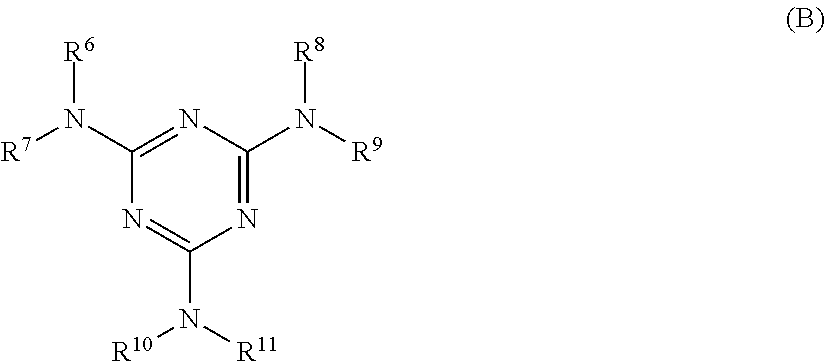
N1=C(N([R9])[R8])N=C(N([R7])[R6])N=C1N([R11])[R10]
